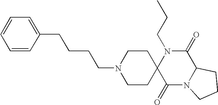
C(N1C2(C(=O)N3C(C1=O)CCC3)CCN(CCCCC1=CC=CC=C1)CC2)CC
